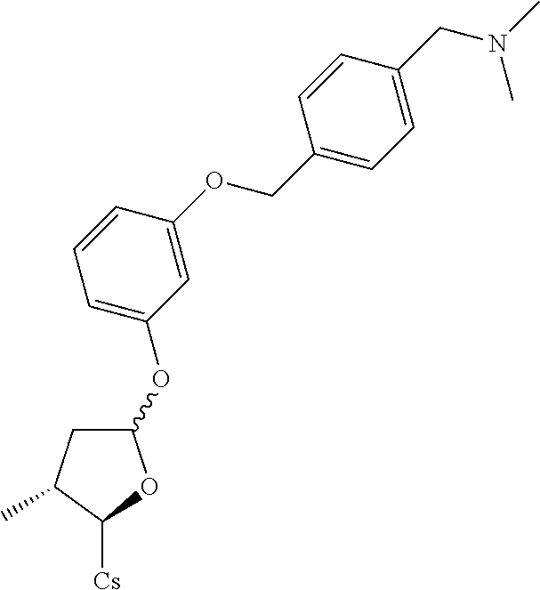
C1(OC2=CC=CC(OCC3=CC=C(CN(C)C)C=C3)=C2)CC(C)C([Cs])O1
